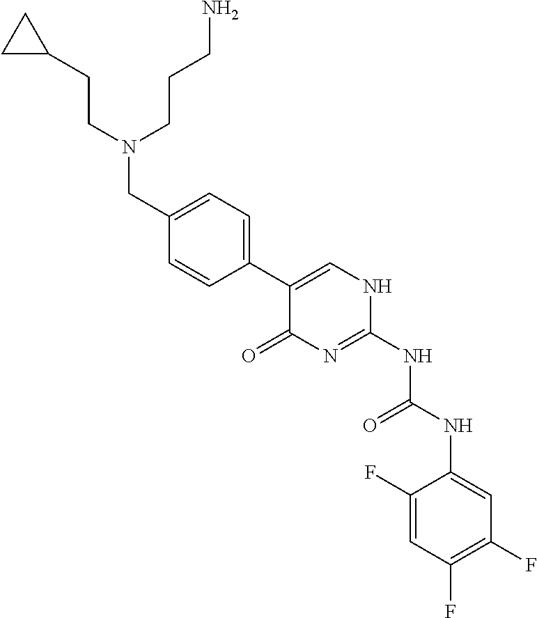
C1(CCN(CC2=CC=C(C3=CNC(NC(NC4=CC(F)=C(F)C=C4F)=O)=NC3=O)C=C2)CCCN)CC1
